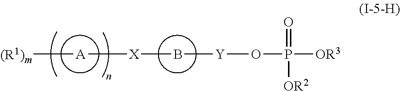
B([Y]OP([OR3])(=O)[OR2])[X][A][(R1)m]
